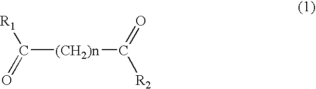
C([(CH2)n]C([R2])=O)(=O)[R1]
